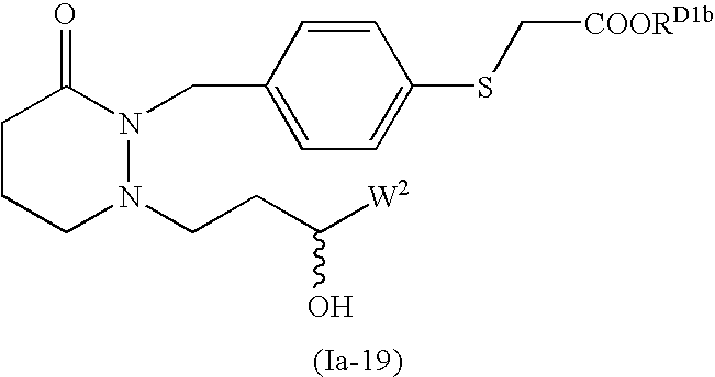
C1CCN(CCC([W2])O)N(CC2=CC=C(SC[COORD1b])C=C2)C1=O
